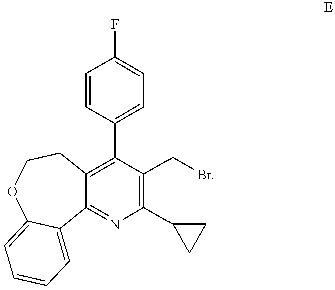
C1=CC(C2=C3C(=NC(C4CC4)=C2CBr)C2=CC=CC=C2OCC3)=CC=C1F
